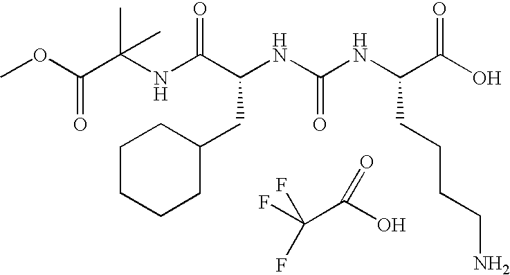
N(C(C(NC(NC(C(O)=O)CCCCN)=O)CC1CCCCC1)=O)C(C(OC)=O)(C)C.FC(C(O)=O)(F)F
